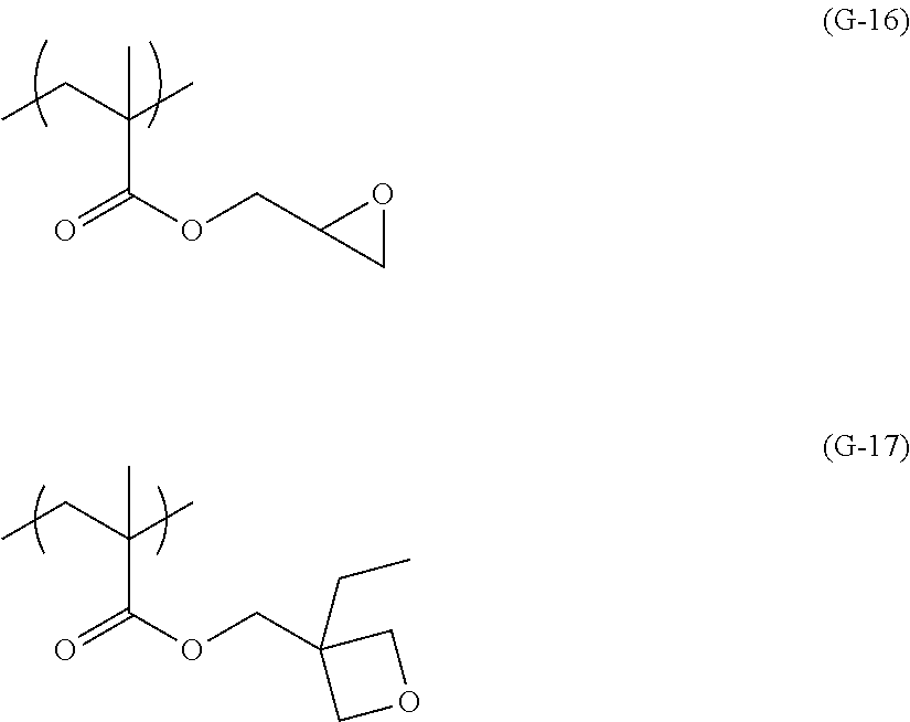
CCC(C)(C(OCC1OC1)=O)C.CCC(C)(C(OCC1(CC)COC1)=O)C
